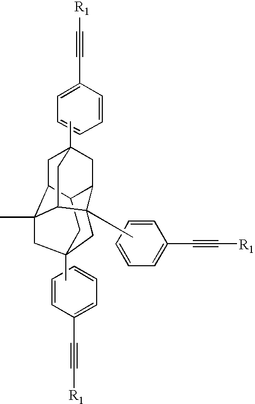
C1=CC=C(C#C[R1])C=C1.C1=CC(C#C[R1])=CC=C1.C1C2(C)CC3(C)C4CC5(C)CC(C(C)(C3C5)C2)C14.C1=CC=C(C#C[R1])C=C1
